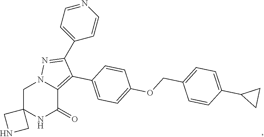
C1C2(NC(=O)C3=C(C4=CC=C(OCC5=CC=C(C6CC6)C=C5)C=C4)C(C4=CC=NC=C4)=NN13)CNC2
